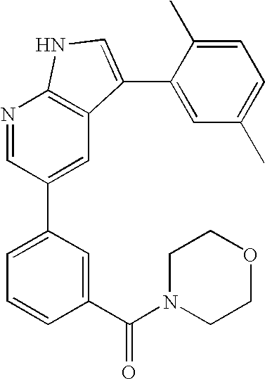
N1=CC(C2=CC=CC(C(N3CCOCC3)=O)=C2)=CC2=C1NC=C2C1=CC(C)=CC=C1C
